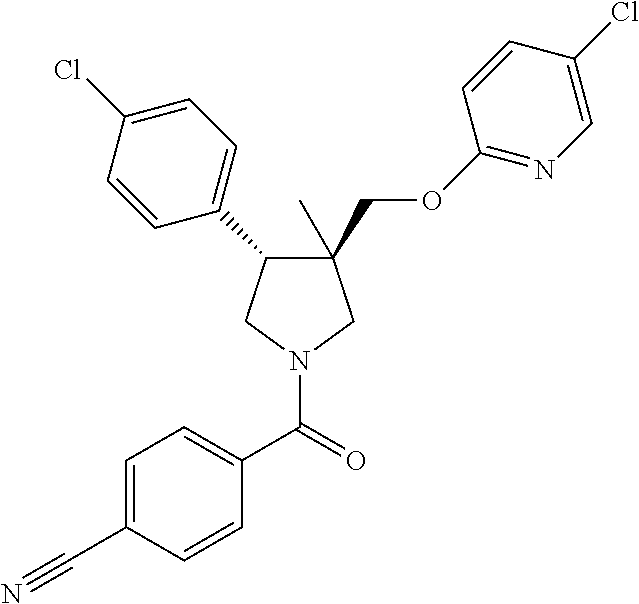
C1(C)(COC2=NC=C(Cl)C=C2)C(C2=CC=C(Cl)C=C2)CN(C(=O)C2=CC=C(C#N)C=C2)C1
